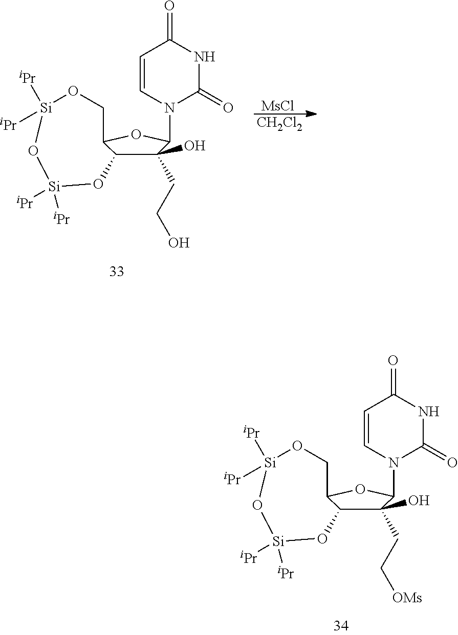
[MsCl].[CH2Cl2].C1(CCO)(O)C2C(OC1N1C(=O)NC(=O)C=C1)CO[Si]([iPr])([iPr])O[Si]([iPr])([iPr])O2.C1(CC[OMs])(O)C2C(OC1N1C(=O)NC(=O)C=C1)CO[Si]([iPr])([iPr])O[Si]([iPr])([iPr])O2
